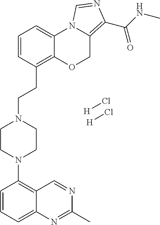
[H]Cl.[H]Cl.C1=CC=C2C(=C1N1CCN(CCC3=C4C(=CC=C3)N3C(=C(C(NC)=O)N=C3)CO4)CC1)C=NC(C)=N2
